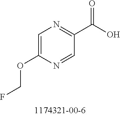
C1=C(OCF)N=CC(C(O)=O)=N1
